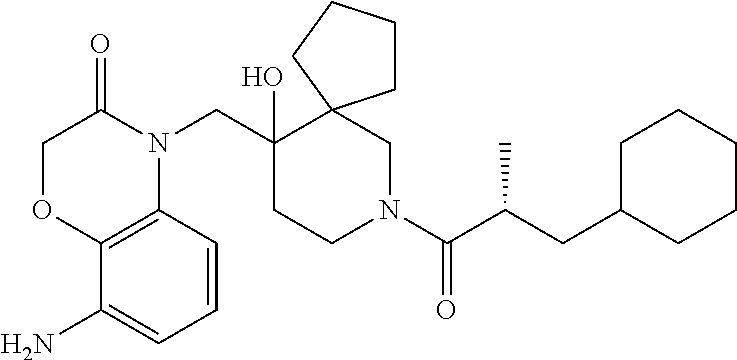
C1OC2=C(N(CC3(O)CCN(C(C(CC4CCCCC4)C)=O)CC34CCCC4)C1=O)C=CC=C2N
